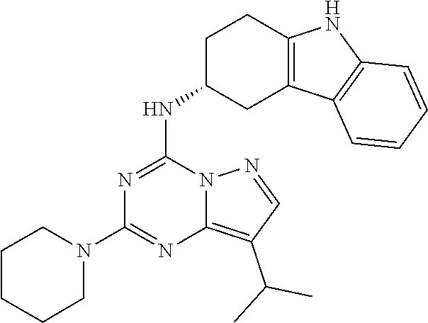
N1(C2=NC3=C(C(C)C)C=NN3C(NC3CC4=C(CC3)NC3=C4C=CC=C3)=N2)CCCCC1
